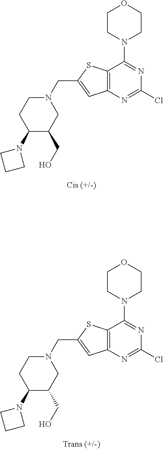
C1CN(C2=NC(Cl)=NC3=C2SC(CN2CCC(N4CCC4)C(CO)C2)=C3)CCO1.C1CN(C2=NC(Cl)=NC3=C2SC(CN2CCC(N4CCC4)C(CO)C2)=C3)CCO1
